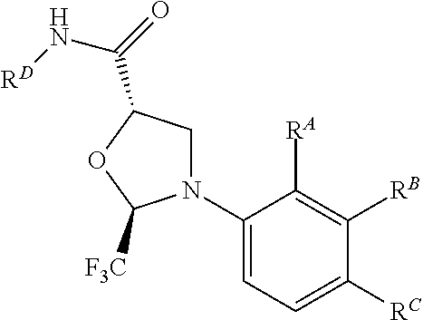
N1(C2=CC=C([RC])C([RB])=C2[RA])CC(C(N[RD])=O)OC1[F3C]
